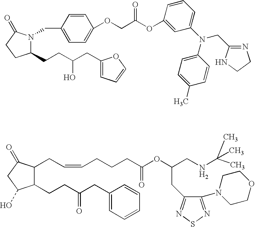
C1(CCC(CC2=CC=CO2)O)N(CC2=CC=C(OCC(=O)OC3=CC(N(C4=CC=C(C)C=C4)CC4=NCCN4)=CC=C3)C=C2)C(=O)CC1.C1(CCC(CC2=CC=CC=C2)=O)C(CC=CCCCC(OC(CNC(C)(C)C)CC2=NSN=C2N2CCOCC2)=O)C(=O)CC1O
